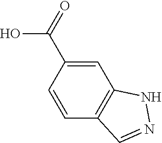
C1=CC2=C(C=C1C(=O)O)NN=C2
